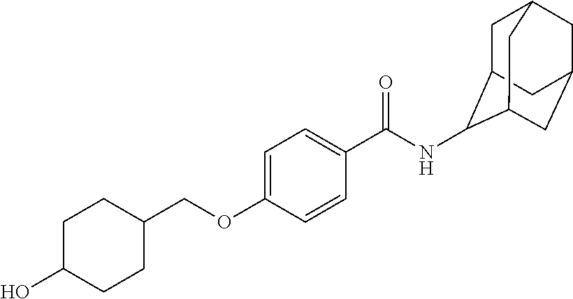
C1C(O)CCC(COC2=CC=C(C(NC3C4CC5CC(CC3C5)C4)=O)C=C2)C1
